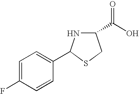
FC1=CC=C(C2NC(C(O)=O)CS2)C=C1
